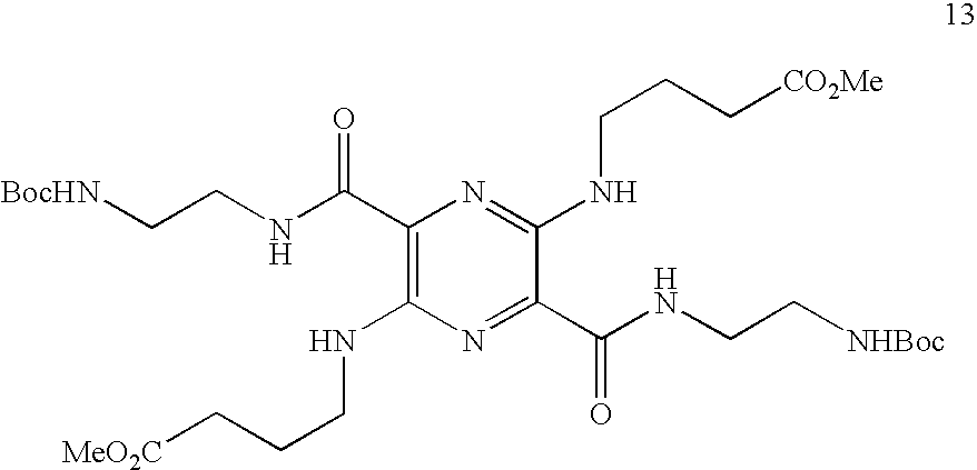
C1(C(NCC[BocHN])=O)=C(NCCC[MeO2C])N=C(C(NCC[NHBoc])=O)C(NCCC[CO2Me])=N1
